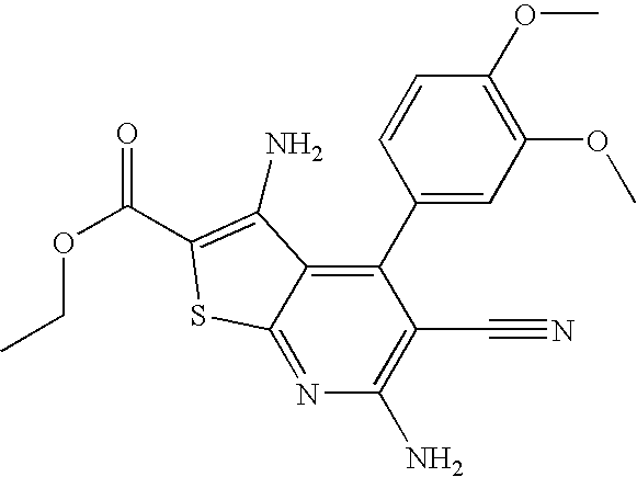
C1(C2=CC(OC)=C(OC)C=C2)=C2C(=NC(N)=C1C#N)SC(C(OCC)=O)=C2N
